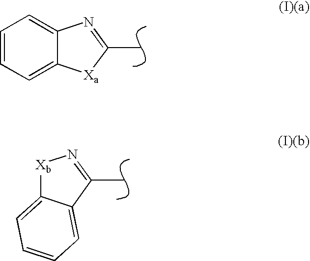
C1=CC=C2C(=C1)N=C(C)[Xa]2.C12=CC=CC=C1C(C)=N[Xb]2
